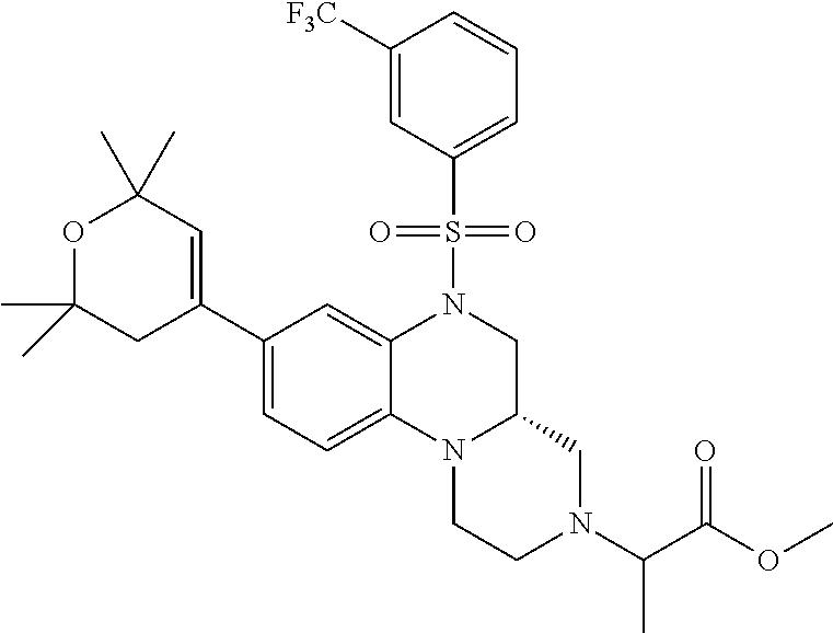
C1([F3C])=CC(S(N2CC3N(C4=CC=C(C5=CC(C)(C)OC(C)(C)C5)C=C24)CCN(C(C(=O)OC)C)C3)(=O)=O)=CC=C1
